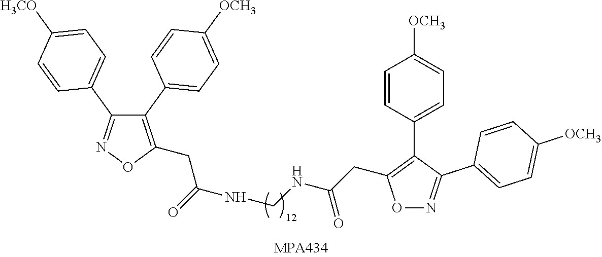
C1(C2=CC=C([OCH3])C=C2)=C(CC(NCNC(CC2=C(C3=CC=C([OCH3])C=C3)C(C3=CC=C([OCH3])C=C3)=NO2)=O)=O)ON=C1C1=CC=C([H3CO])C=C1
